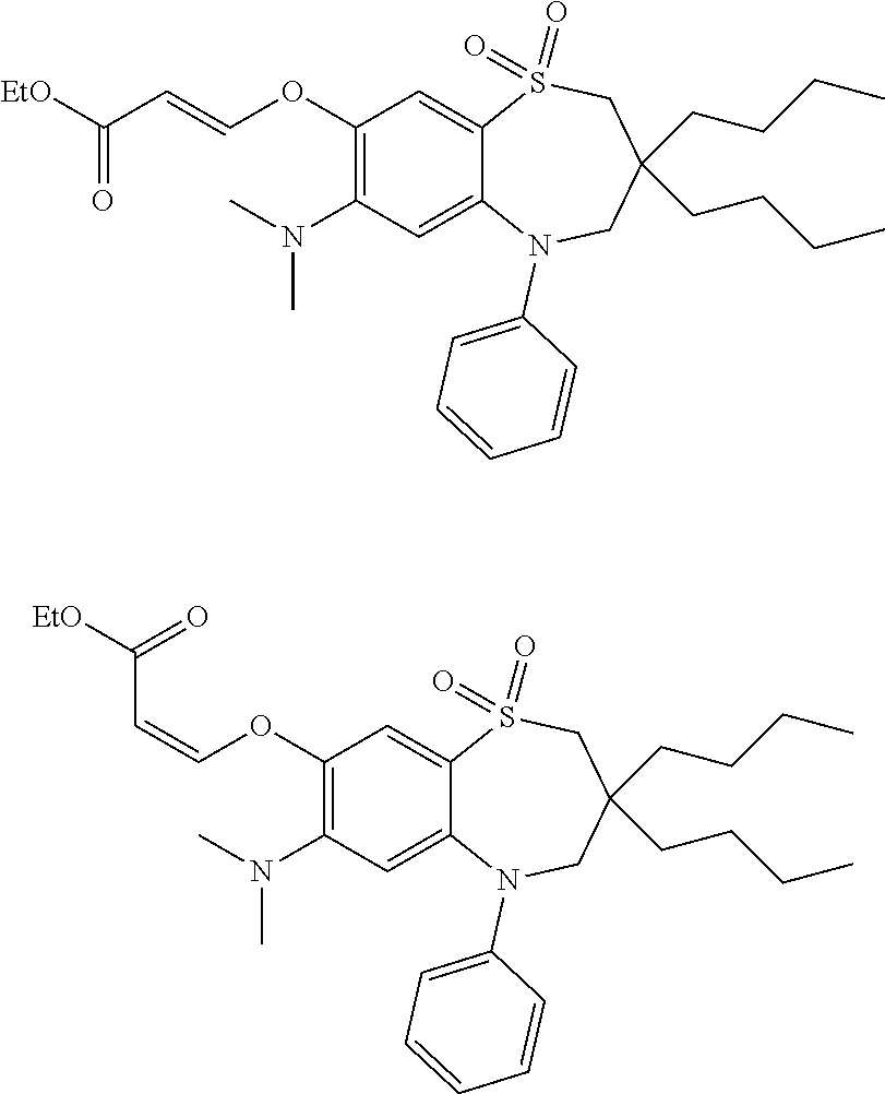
[EtO]C(=O)C=COC1=C(N(C)C)C=C2C(=C1)S(=O)(=O)CC(CCCC)(CCCC)CN2C1=CC=CC=C1.C(=COC1=C(N(C)C)C=C2C(=C1)S(=O)(=O)CC(CCCC)(CCCC)CN2C1=CC=CC=C1)C([EtO])=O
